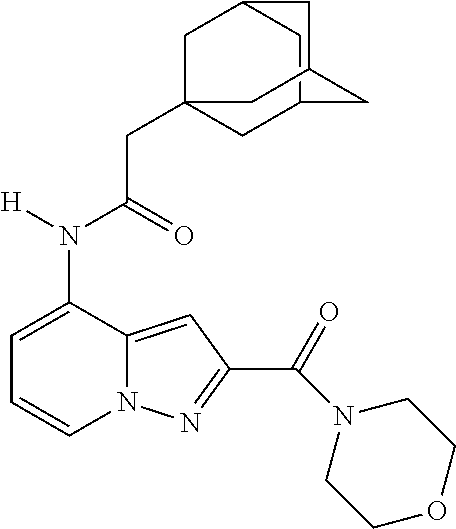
C1=C(N(C(CC23CC4CC(C2)CC(C4)C3)=O)[H])C2=CC(C(=O)N3CCOCC3)=NN2C=C1
